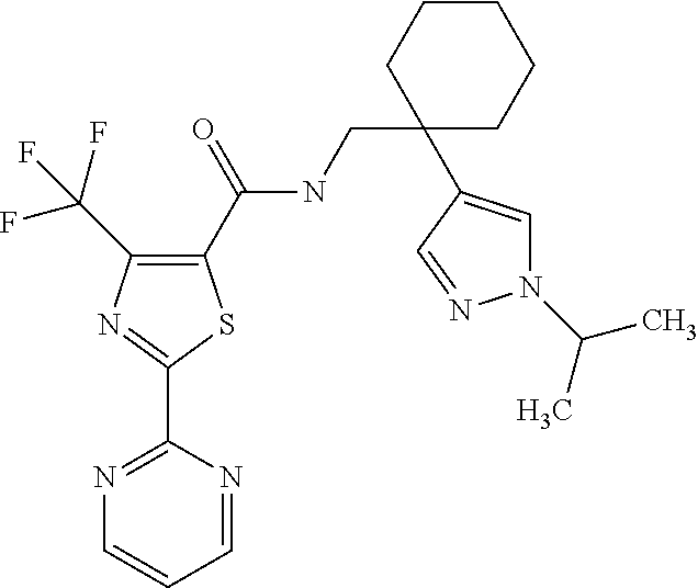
C1(C(NCC2(C3=CN(C(C)C)N=C3)CCCCC2)=O)=C(C(F)(F)F)N=C(C2=NC=CC=N2)S1
